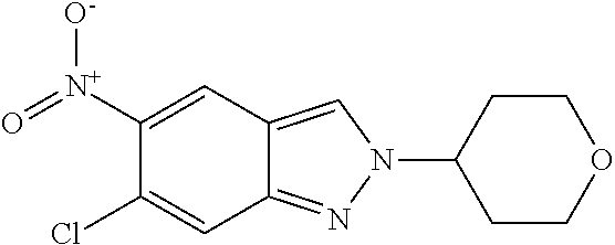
C12=CN(C3CCOCC3)N=C1C=C(Cl)C([N+](=O)[O-])=C2
